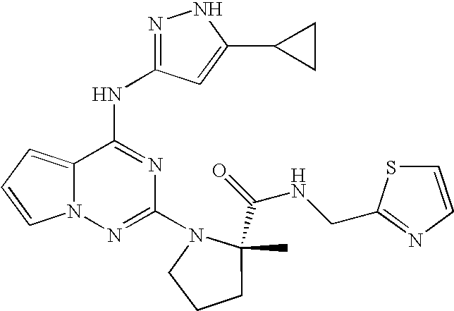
C1(N2CCCC2(C(=O)NCC2=NC=CS2)C)=NN2C(=CC=C2)C(NC2=NNC(C3CC3)=C2)=N1
